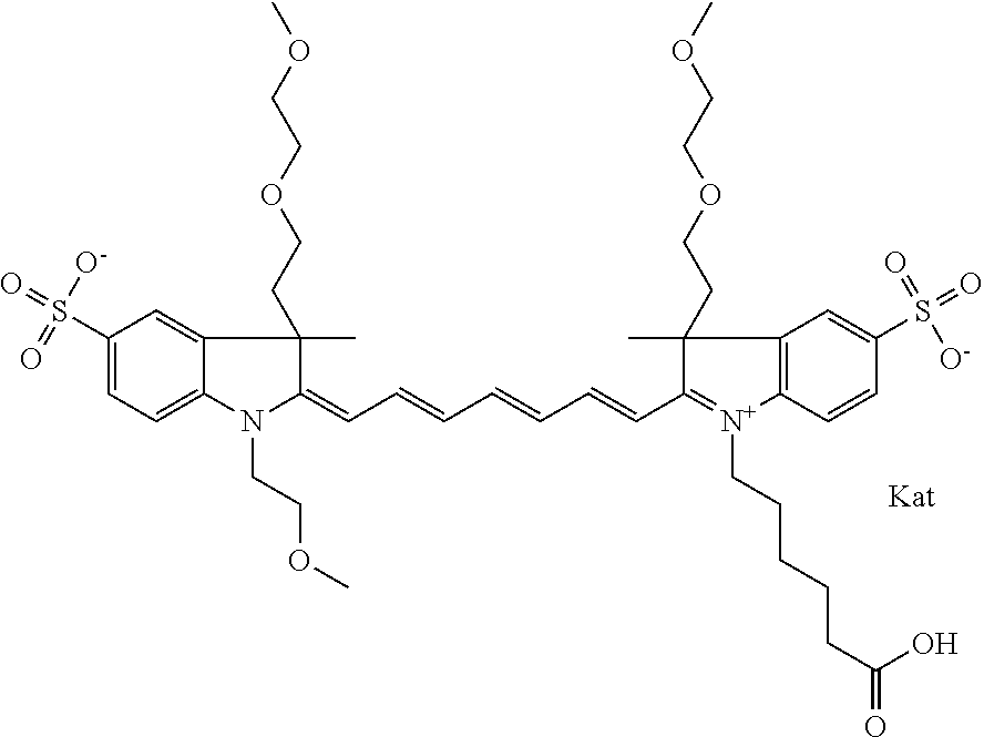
N1(CCOC)C(=CC=CC=CC=CC2=[N+](CCCCCC(=O)O)C3=C(C2(C)CCOCCOC)C=C(S(=O)(=O)[O-])C=C3)C(C)(CCOCCOC)C2=CC(S(=O)(=O)[O-])=CC=C12
